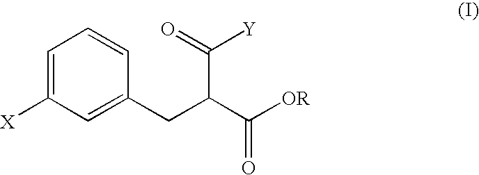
C1=C([X])C=C(CC(C(=O)[Y])C([OR])=O)C=C1
